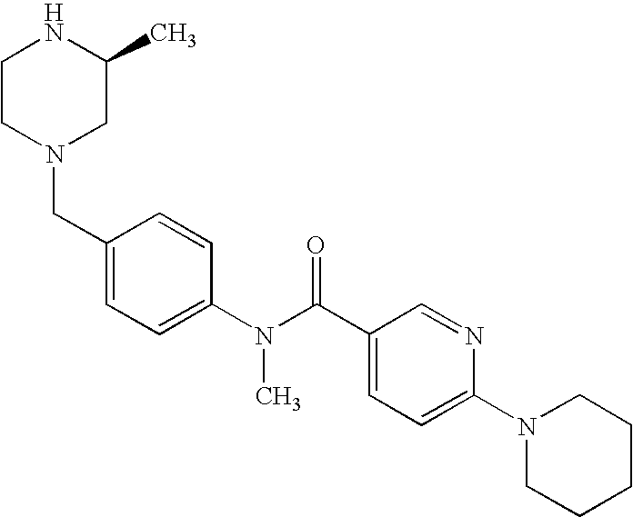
N1CCN(CC2=CC=C(N(C(C3=CC=C(N4CCCCC4)N=C3)=O)C)C=C2)CC1C
